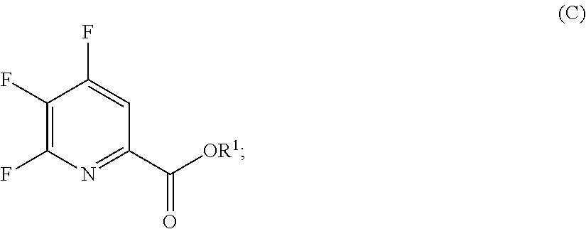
C1(F)=C(F)C(F)=CC(C([OR1])=O)=N1
